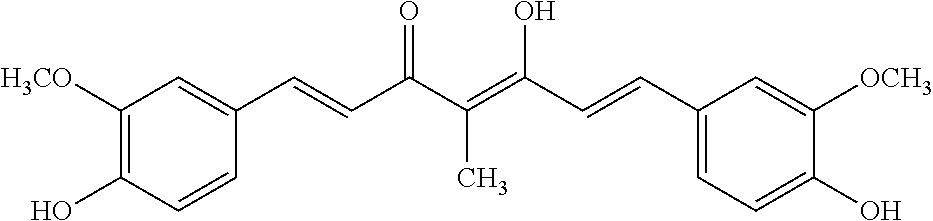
C1([H3CO])=C(O)C=CC(C=CC(C(=C(C=CC2=CC=C(O)C([OCH3])=C2)O)C)=O)=C1
